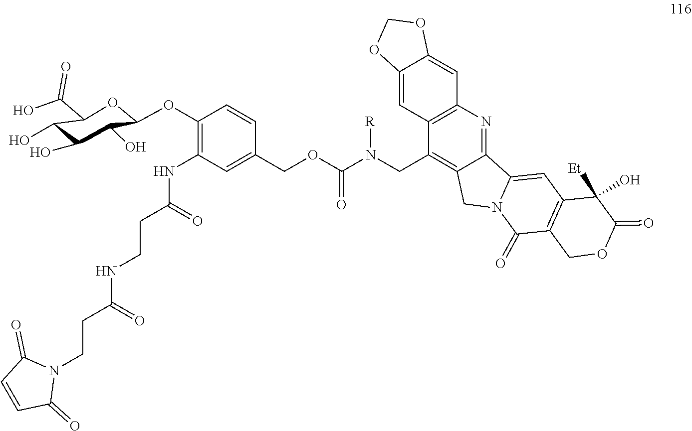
C1=CC(=O)N(CCC(NCCC(NC2=C(OC3OC(C(O)=O)C(O)C(O)C3O)C=CC(COC(N([R])CC3=C4C(=NC5=C3C=C3OCOC3=C5)C3=CC5=C(COC(=O)C5(O)[Et])C(=O)N3C4)=O)=C2)=O)=O)C1=O
